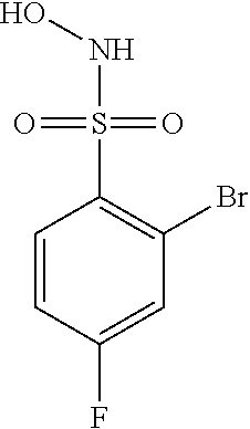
C1=CC(F)=CC(Br)=C1S(NO)(=O)=O
